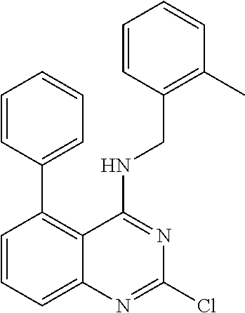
C1=CC=CC=C1C1=C2C(=CC=C1)N=C(Cl)N=C2NCC1=C(C)C=CC=C1
